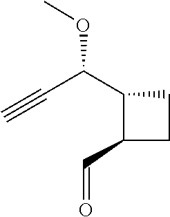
COC(C#C)C1CCC1C=O
